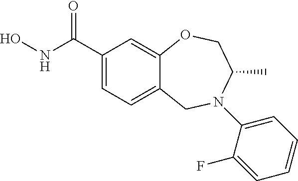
C12=CC=C(C(NO)=O)C=C1OCC(C)N(C1=CC=CC=C1F)C2
